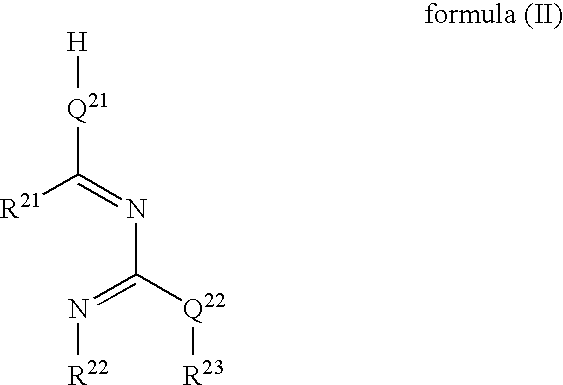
[H][Q21]C([R21])=NC([Q22][R23])=N[R22]
